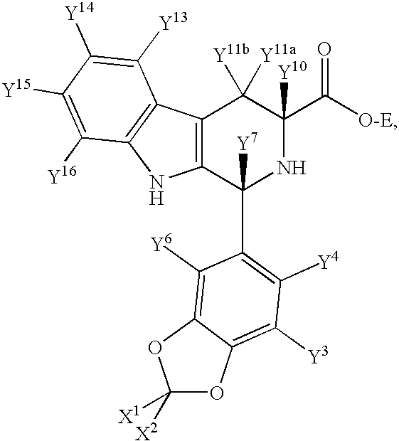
N1C(C(=O)[O-E])([Y10])C([Y11a])([Y11b])C2=C(C1([Y7])C1=C([Y4])C([Y3])=C3C(=C1[Y6])OC([X2])([X1])O3)NC1=C2C([Y13])=C([Y14])C([Y15])=C1[Y16]
